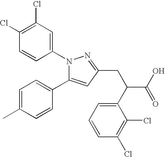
C1(N2C(C3=CC=C(C)C=C3)=CC(CC(C3=CC=CC(Cl)=C3Cl)C(O)=O)=N2)=CC(Cl)=C(Cl)C=C1
